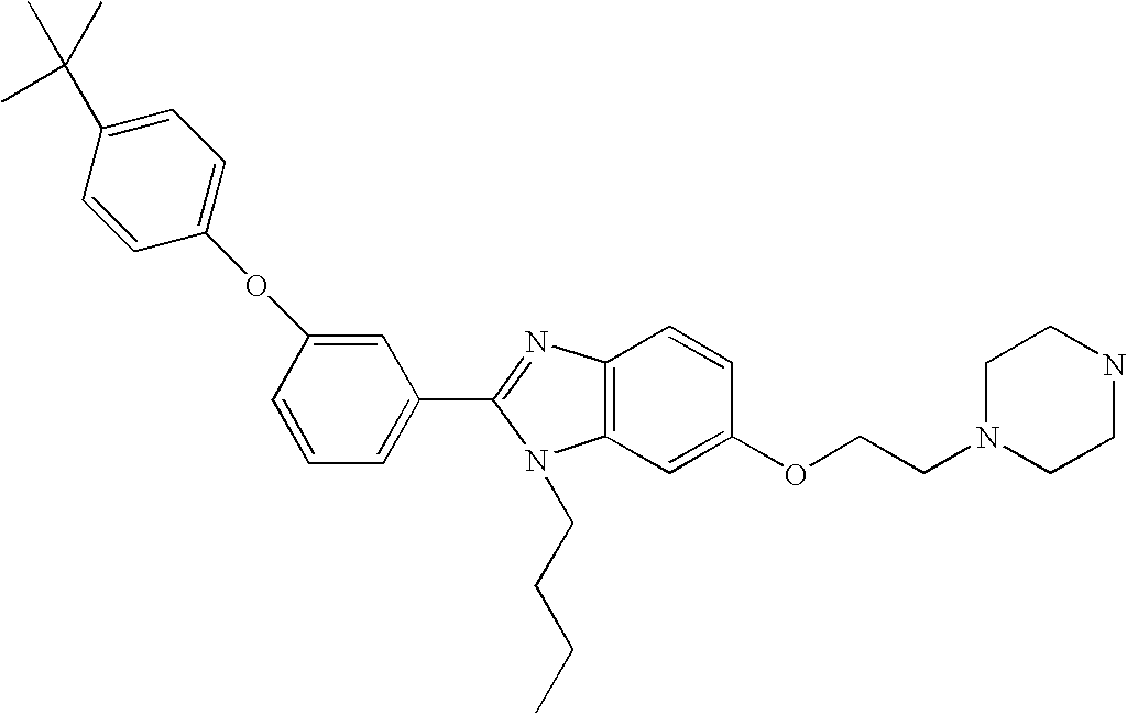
C1(C2=NC3=C(N2CCCC)C=C(OCCN2CCNCC2)C=C3)=CC=CC(OC2=CC=C(C(C)(C)C)C=C2)=C1
